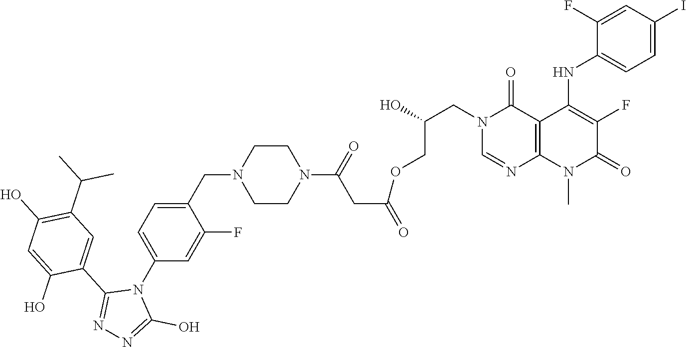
C1(N2C(C3=CC(C(C)C)=C(O)C=C3O)=NN=C2O)=CC=C(CN2CCN(C(=O)CC(=O)OCC(CN3C=NC4=C(C3=O)C(NC3=CC=C(I)C=C3F)=C(F)C(=O)N4C)O)CC2)C(F)=C1
